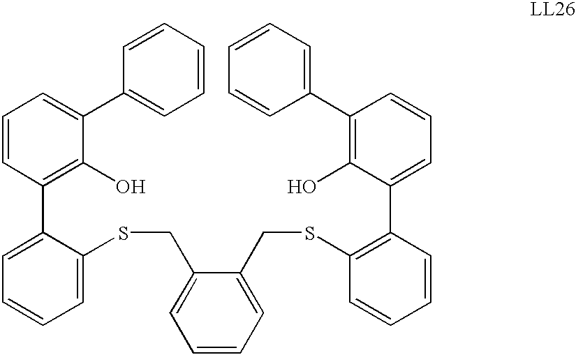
C1=CC=C(SCC2=CC=CC=C2CSC2=C(C3=CC=CC(C4=CC=CC=C4)=C3O)C=CC=C2)C(C2=C(O)C(C3=CC=CC=C3)=CC=C2)=C1
